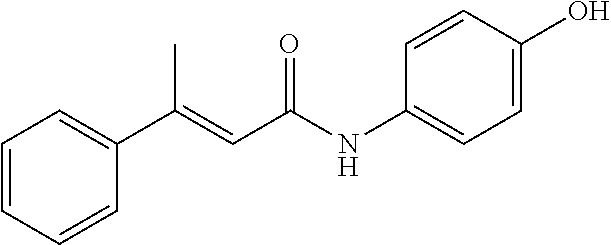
C(C(NC1=CC=C(O)C=C1)=O)=C(C1=CC=CC=C1)C
